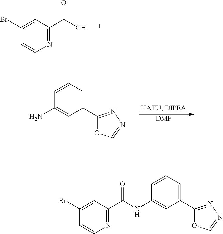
C1(Br)=CC(C(O)=O)=NC=C1.C1=CC=C(C2=NN=CO2)C=C1N.[DMF].C1(Br)=CC(C(=O)NC2=CC(C3=NN=CO3)=CC=C2)=NC=C1
